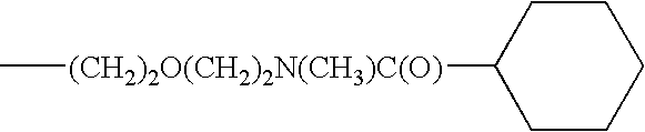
C[(CH2)2O(CH2)2N(CH3)C(O)]C1CCCCC1
